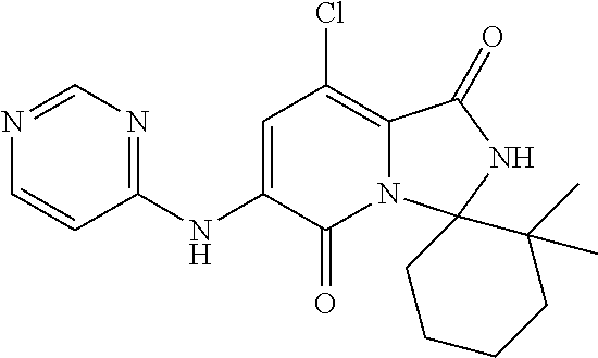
N1=CN=C(NC2=CC(Cl)=C3N(C2=O)C2(NC3=O)CCCCC2(C)C)C=C1
